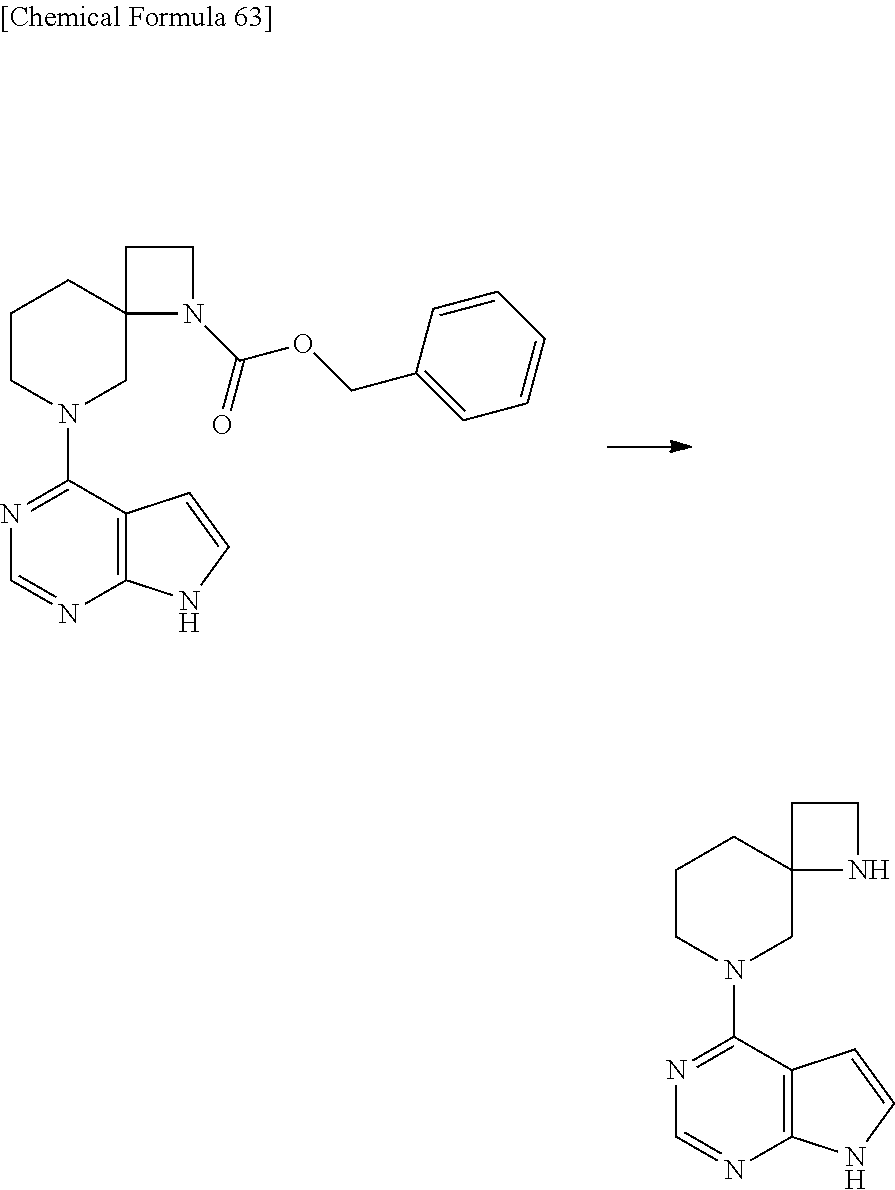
N1(C2=NC=NC3=C2C=CN3)CC2(CCC1)N(C(OCC1=CC=CC=C1)=O)CC2.N1(C2=NC=NC3=C2C=CN3)CC2(CCC1)NCC2
